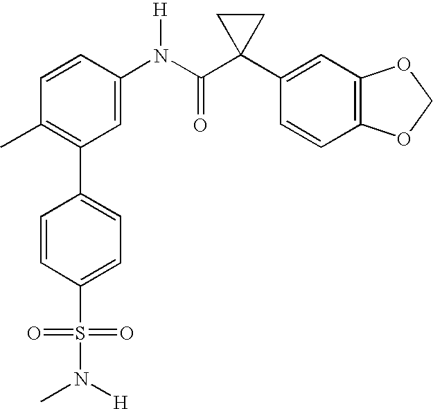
C1(N(C(C2(C3=CC4=C(C=C3)OCO4)CC2)=O)[H])=CC(C2=CC=C(S(N([H])C)(=O)=O)C=C2)=C(C)C=C1
